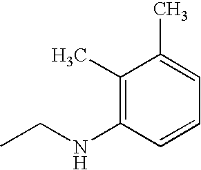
CCNC1=C(C)C(C)=CC=C1
